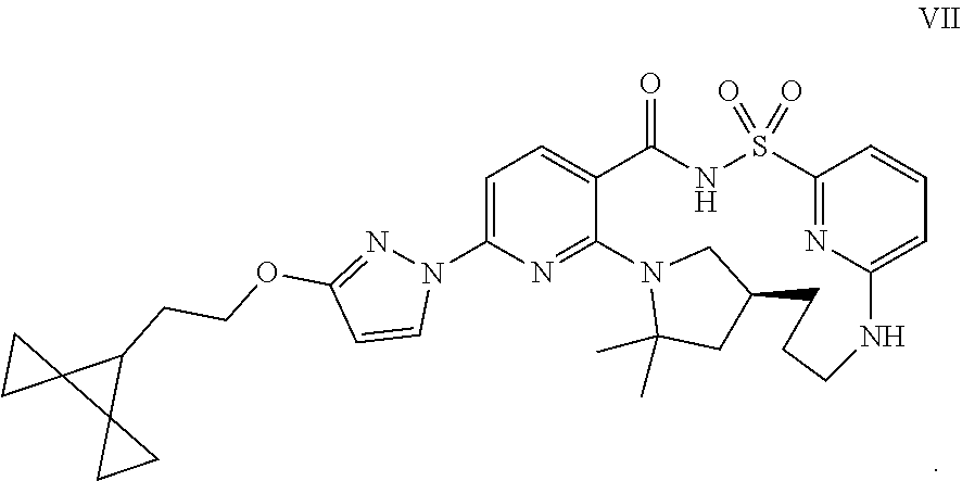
C1(C)(C)CC2CN1C1=NC(N3N=C(OCCC4C5(C46CC6)CC5)C=C3)=CC=C1C(=O)NS(=O)(=O)C1=NC(=CC=C1)NCCC2
